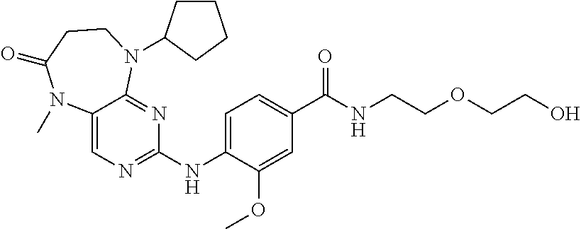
C1(NC2=NC=C3C(=N2)N(C2CCCC2)CCC(=O)N3C)=CC=C(C(NCCOCCO)=O)C=C1OC
